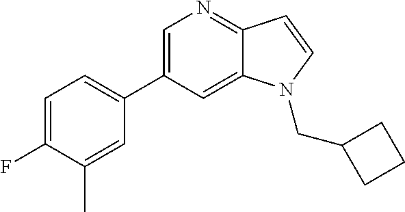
C1=C(C2=CC=C(F)C(C)=C2)C=C2C(=N1)C=CN2CC1CCC1
